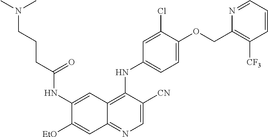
C1=C([CN])C(NC2=CC=C(OCC3=C([CF3])C=CC=N3)C(Cl)=C2)=C2C(=N1)C=C([EtO])C(NC(CCCN(C)C)=O)=C2
